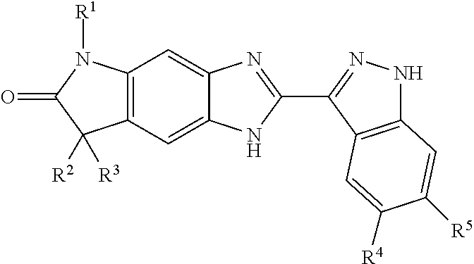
C12=C(C=C3C(=C1)NC(C1=NNC4=C1C=C([R4])C([R5])=C4)=N3)N([R1])C(=O)C2([R2])[R3]
